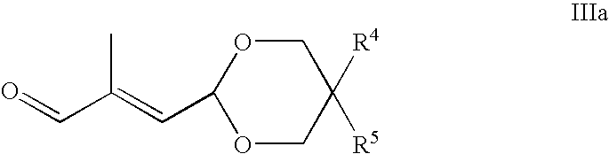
O=CC(=CC1OCC([R4])([R5])CO1)C
